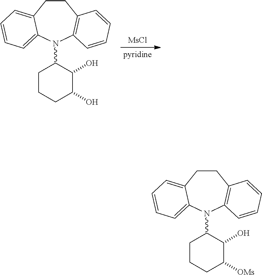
C1CC2=CC=CC=C2N(C2CCCC(O)C2O)C2=C1C=CC=C2.[MsCl].[pyridine].C1CC2=CC=CC=C2N(C2CCCC([OMs])C2O)C2=C1C=CC=C2
